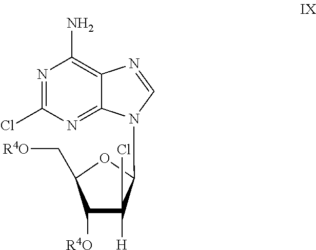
C1([R4O])C([H])(Cl)C(N2C3=NC(Cl)=NC(N)=C3N=C2)OC1C[R4O]
